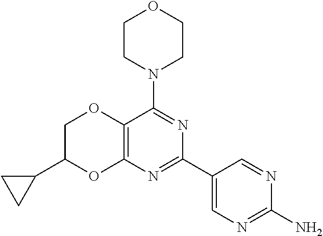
C12=C(N=C(C3=CN=C(N)N=C3)N=C1N1CCOCC1)OC(C1CC1)CO2
